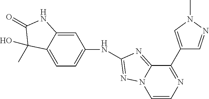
C1=C2C(=CC=C1NC1=NN3C=CN=C(C4=CN(C)N=C4)C3=N1)C(O)(C)C(=O)N2
